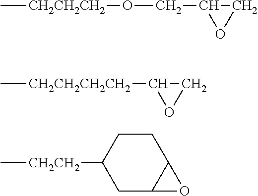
C[CH2CH2CH2]OCC1CO1.C[CH2CH2CH2CH2]C1CO1.C[CH2CH2]C1CC2C(CC1)O2
